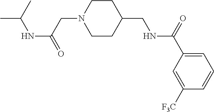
CC(C)NC(=O)CN1CCC(CNC(C2=CC=CC([F3C])=C2)=O)CC1
